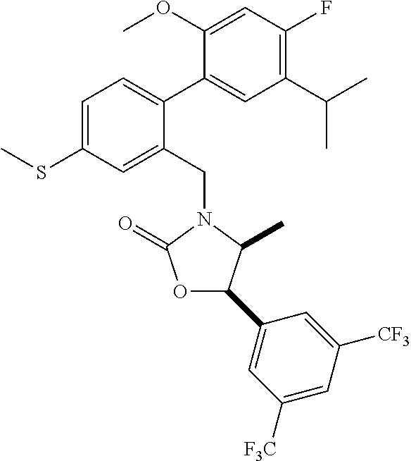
C1=C(SC)C=C(CN2C(=O)OC(C3=CC([F3C])=CC([CF3])=C3)C2C)C(C2=CC(C(C)C)=C(F)C=C2OC)=C1
